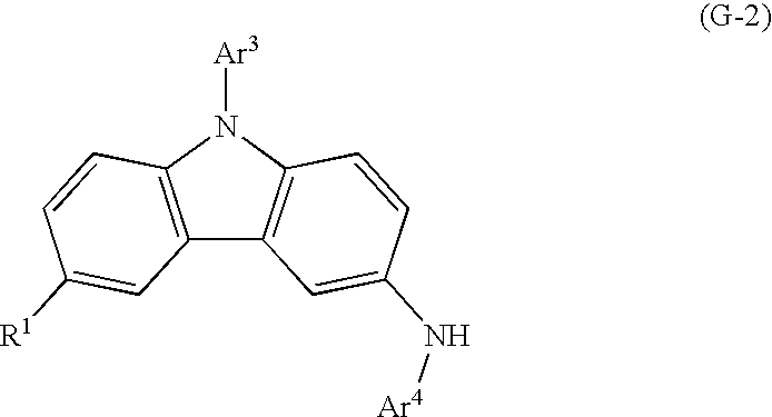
C12=C(N([Ar3])C3=C1C=C(N[Ar4])C=C3)C=CC([R1])=C2
